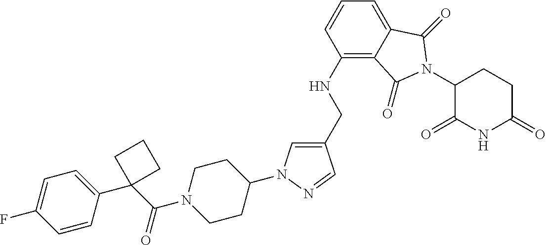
C1(CNC2=C3C(=CC=C2)C(=O)N(C2C(=O)NC(=O)CC2)C3=O)=CN(C2CCN(C(C3(C4=CC=C(F)C=C4)CCC3)=O)CC2)N=C1
